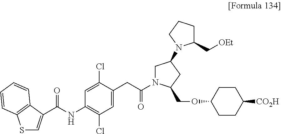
C1=C(C(NC2=C(Cl)C=C(CC(=O)N3CC(N4C(C[OEt])CCC4)CC3COC3CCC([CO2H])CC3)C(Cl)=C2)=O)C2=C(C=CC=C2)S1
